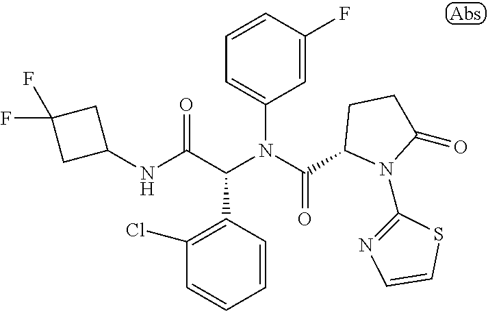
C1=CC(C(C(NC2CC(F)(F)C2)=O)N(C(=O)C2N(C3=NC=CS3)C(=O)CC2)C2=CC=CC(F)=C2)=C(Cl)C=C1
